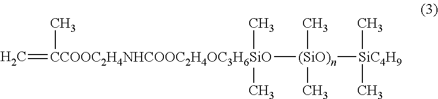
C=[CCOOC2H4NHCOOC2H4OC3H6SiO](C)(C)([(SiO)n](C)(C)[SiC4H9](C)C)C
